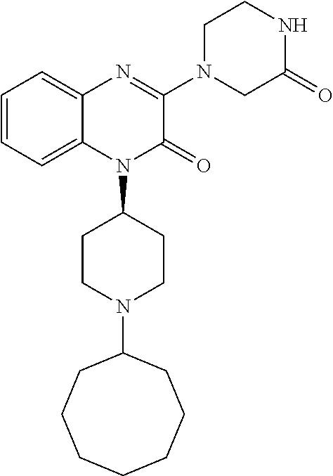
C1=CC=C2C(=C1)N=C(N1CC(=O)NCC1)C(=O)N2C1CCN(C2CCCCCCC2)CC1
